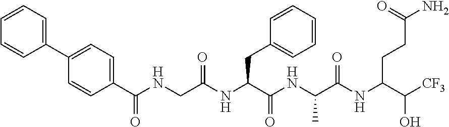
C1=CC(C(NCC(NC(C(NC(C(NC(C([CF3])O)CCC(N)=O)=O)C)=O)CC2=CC=CC=C2)=O)=O)=CC=C1C1=CC=CC=C1
